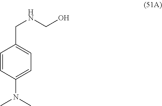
C1=CC(N(C)C)=CC=C1CNCO
